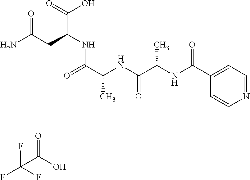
N1=CC=C(C(NC(C(NC(C(=O)NC(C(=O)O)CC(N)=O)C)=O)C)=O)C=C1.O=C(O)C(F)(F)F
